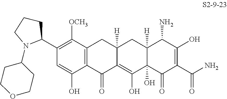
C12=C(C([OCH3])=C(C3N(C4CCOCC4)CCC3)C=C1O)CC1([H])C(=C(O)C3(O)C([H])(C1)C(N)C(O)=C(C(N)=O)C3=O)C2=O
